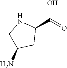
C1(C(=O)O)NCC(N)C1
